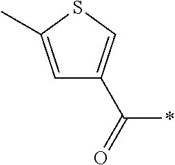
C1=C(C)SC=C1C(=O)*
